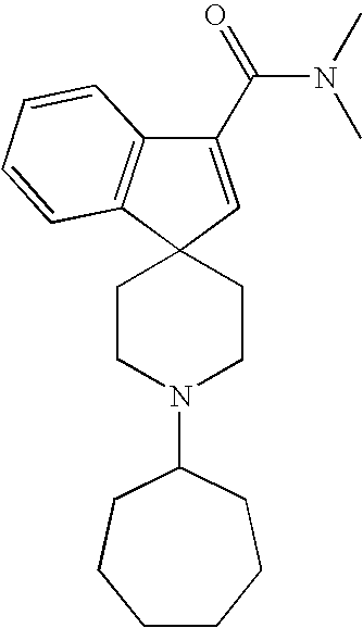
C1(C(=O)N(C)C)=CC2(C3=C1C=CC=C3)CCN(C1CCCCCC1)CC2
